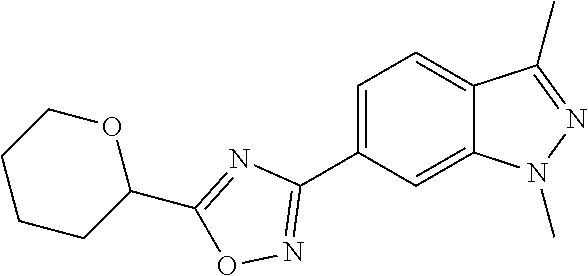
C1=C(C2=NOC(C3OCCCC3)=N2)C=C2C(=C1)C(C)=NN2C
